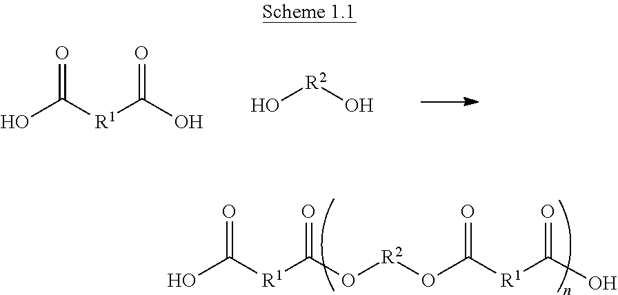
O=C([R1]C(O[R2]OC([R1]C(O)=O)=O)=O)O.O[R2]O.O=C([R1]C(O)=O)O
